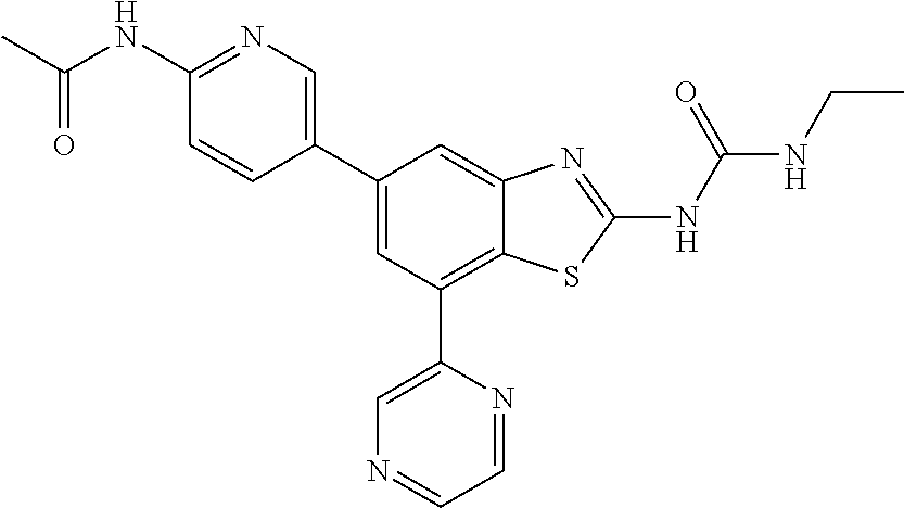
C1(C2=CC(C3=CN=CC=N3)=C3C(=C2)N=C(NC(NCC)=O)S3)=CN=C(NC(C)=O)C=C1
